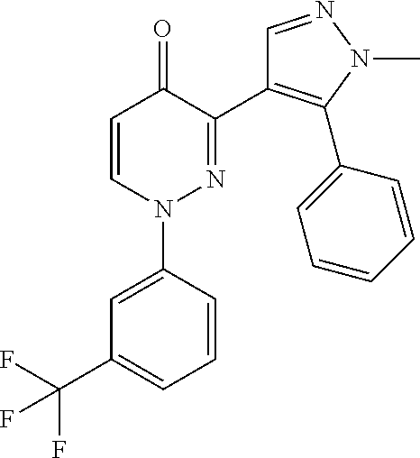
C1=CN(C2=CC(C(F)(F)F)=CC=C2)N=C(C2=C(C3=CC=CC=C3)N(C)N=C2)C1=O
